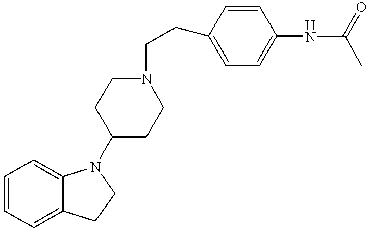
C1=CC=C2C(=C1)N(C1CCN(CCC3=CC=C(NC(=O)C)C=C3)CC1)CC2
